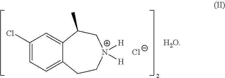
C1(Cl)=CC=C2C(=C1)C(C)C[N+]([H])([H])CC2.[Cl-].[H2O]
